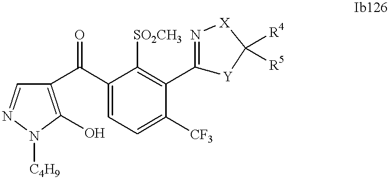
C1(C(C2=CC=C([CF3])C(C3=N[X]C([R4])([R5])[Y]3)=C2[SO2CH3])=O)=C(O)N([C4H9])N=C1
